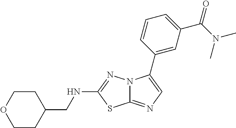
C1CC(CNC2=NN3C(=NC=C3C3=CC(C(N(C)C)=O)=CC=C3)S2)CCO1
